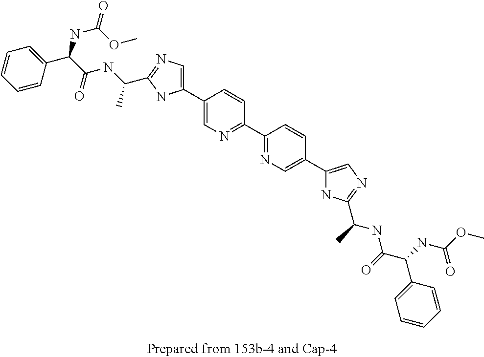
C1(C2=CN=C(C3=NC=C(C4=CN=C(C(C)NC(=O)C(NC(OC)=O)C5=CC=CC=C5)N4)C=C3)C=C2)=CN=C(C(NC(C(C2=CC=CC=C2)NC(OC)=O)=O)C)N1
